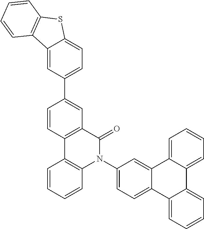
C1=CC2=C(C=C1C1=CC=C3C(=C1)C1=C(S3)C=CC=C1)C(=O)N(C1=CC=C3C(=C1)C1=CC=CC=C1C1=CC=CC=C31)C1=C2C=CC=C1
